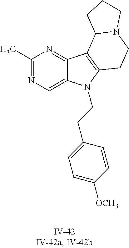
C1(C)=NC=C2C(=N1)C1=C(N2CCC2=CC=C([OCH3])C=C2)CCN2C1CCC2
